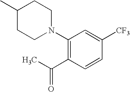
C1(C)CCN(C2=C(C(C)=O)C=CC([CF3])=C2)CC1
